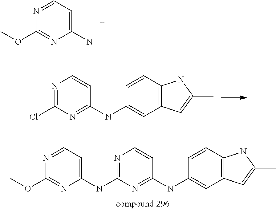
C1(N)=CC=NC(OC)=N1.N1=C(Cl)N=C(NC2=CC3=C(C=C2)NC(C)=C3)C=C1.N1=C(NC2=CC=NC(OC)=N2)N=C(NC2=CC3=C(C=C2)NC(C)=C3)C=C1
